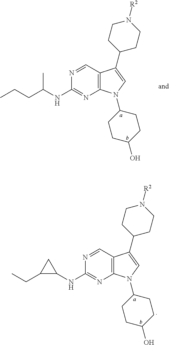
N1=CC2=C(N=C1NC(CCC)C)N(C1CCC(O)CC1)C=C2C1CCN([R2])CC1.N1=CC2=C(N=C1NC1CC1CC)N(C1CCC(O)CC1)C=C2C1CCN([R2])CC1
